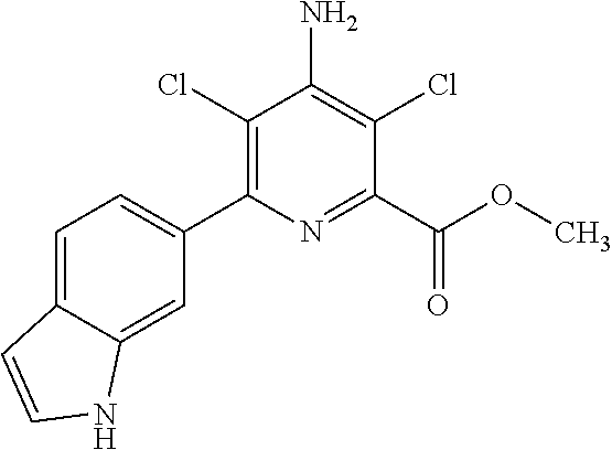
C1=C2C(=CC(C3=C(Cl)C(N)=C(Cl)C(C(OC)=O)=N3)=C1)NC=C2
